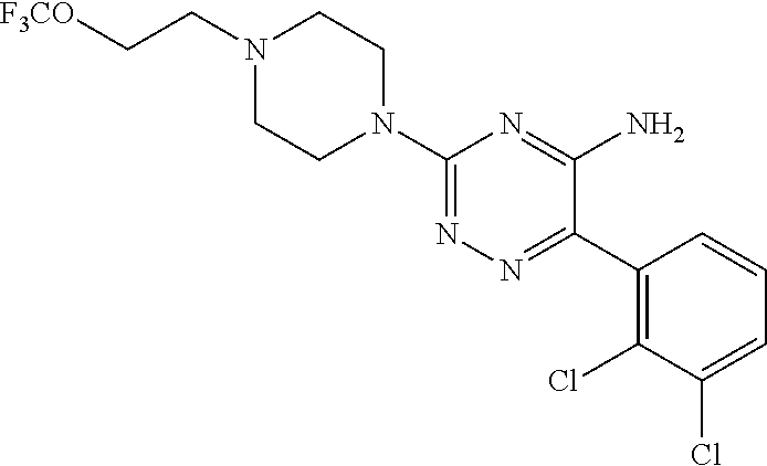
N1(CC[F3CO])CCN(C2=NN=C(C3=C(Cl)C(Cl)=CC=C3)C(N)=N2)CC1
